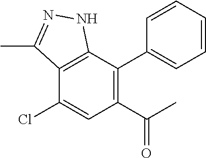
C1(Cl)=CC(C(C)=O)=C(C2=CC=CC=C2)C2=C1C(C)=NN2
